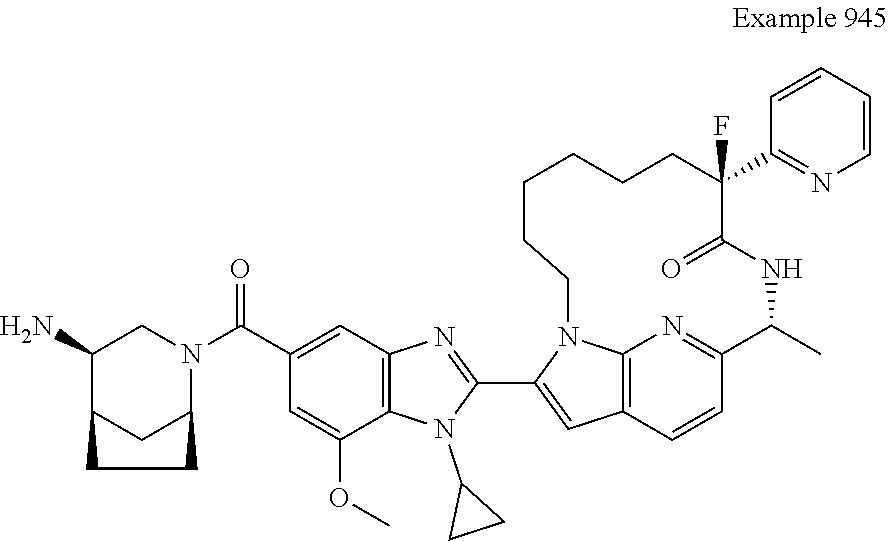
C12=NC3=C(C=C1)C=C(C1=NC4=C(N1C1CC1)C(OC)=CC(C(=O)N1CC(N)C5CC1CC5)=C4)N3CCCCCCC(F)(C1=NC=CC=C1)C(=O)NC2C
